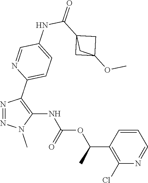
N1=NC(C2=CC=C(NC(C34CC(OC)(C3)C4)=O)C=N2)=C(NC(OC(C2=C(Cl)N=CC=C2)C)=O)N1C
